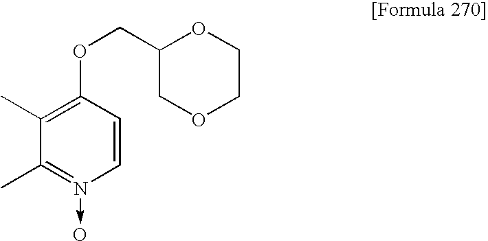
C1(COC2=C(C)C(C)=N(->O)C=C2)COCCO1
